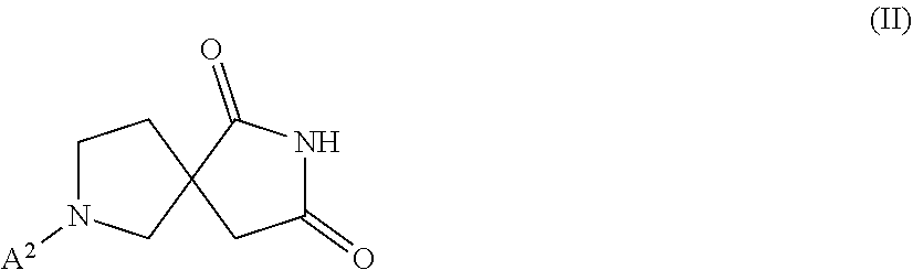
C1N([A2])CC2(C1)CC(=O)NC2=O
